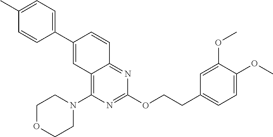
C1(C2=CC3=C(N4CCOCC4)N=C(OCCC4=CC=C(OC)C(OC)=C4)N=C3C=C2)=CC=C(C)C=C1
